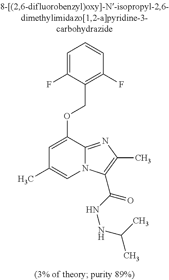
C1=C(F)C(COC2=CC(C)=CN3C2=NC(C)=C3C(NNC(C)C)=O)=C(F)C=C1
